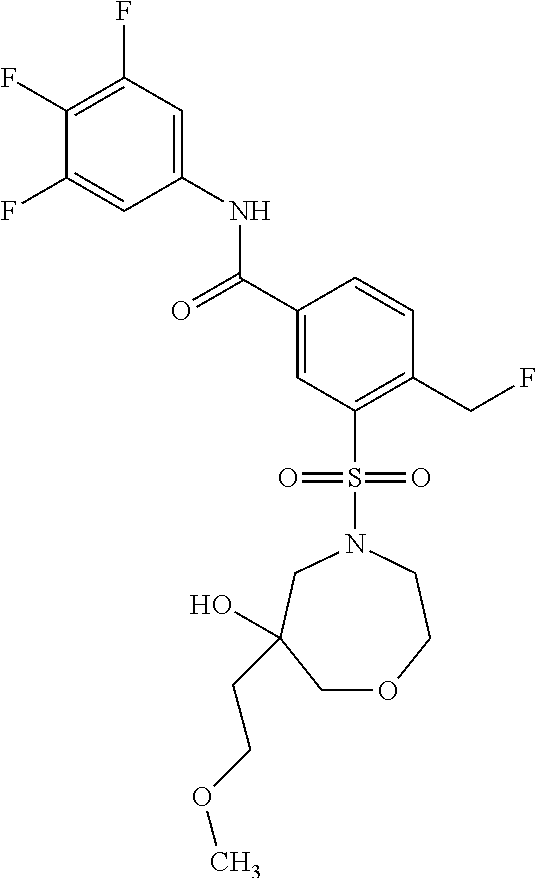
C(C1=CC(S(N2CCOCC(O)(CCOC)C2)(=O)=O)=C(CF)C=C1)(=O)NC1=CC(F)=C(F)C(F)=C1
